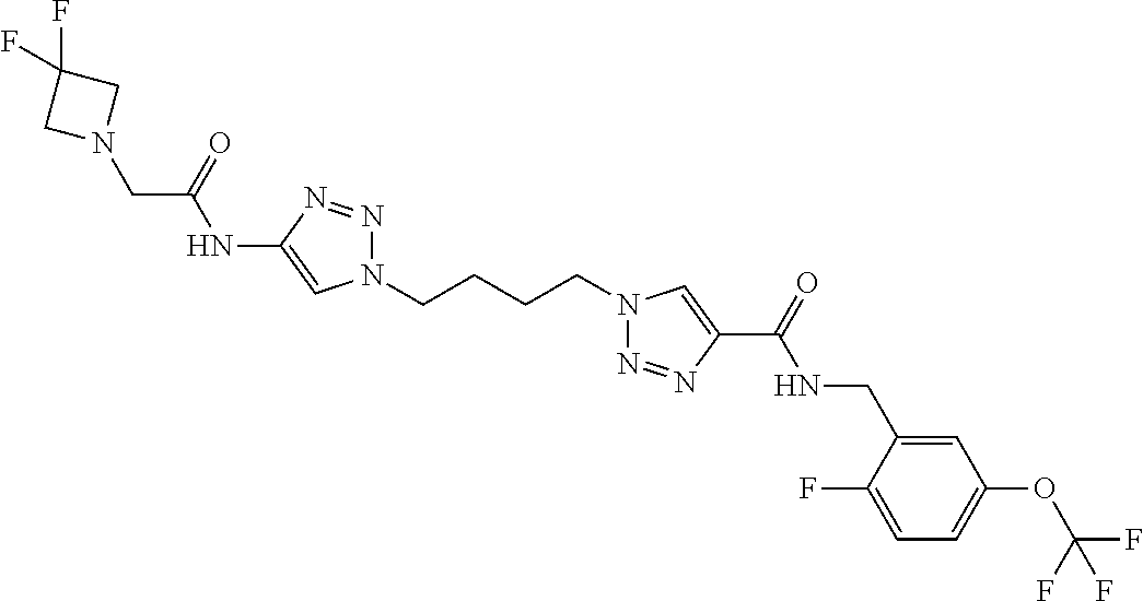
C1(NC(CN2CC(F)(F)C2)=O)=CN(CCCCN2N=NC(C(=O)NCC3=CC(OC(F)(F)F)=CC=C3F)=C2)N=N1
